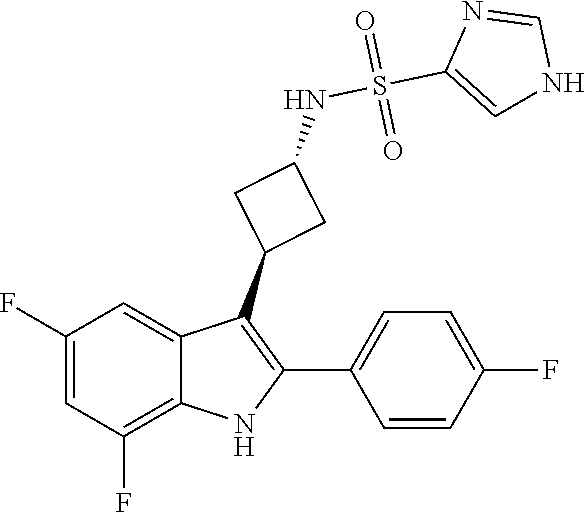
O=S(=O)(C1=CNC=N1)NC1CC(C2=C(C3=CC=C(F)C=C3)NC3=C(F)C=C(F)C=C23)C1
